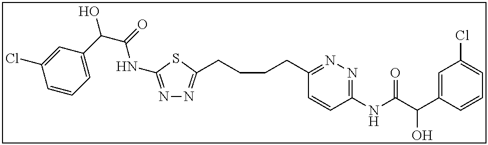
N1=C(NC(C(C2=CC=CC(Cl)=C2)O)=O)SC(CCCCC2=NN=C(NC(C(C3=CC(Cl)=CC=C3)O)=O)C=C2)=N1
